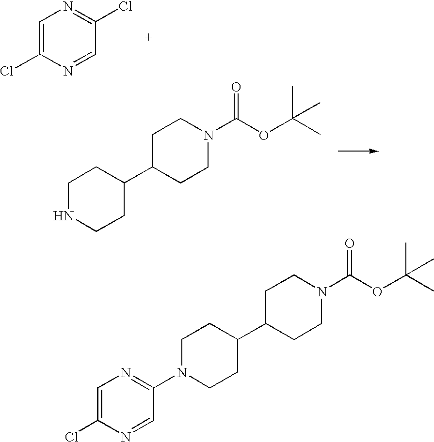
C1=C(Cl)N=CC(Cl)=N1.C1NCCC(C2CCN(C(OC(C)(C)C)=O)CC2)C1.C1N(C2=NC=C(Cl)N=C2)CCC(C2CCN(C(OC(C)(C)C)=O)CC2)C1
